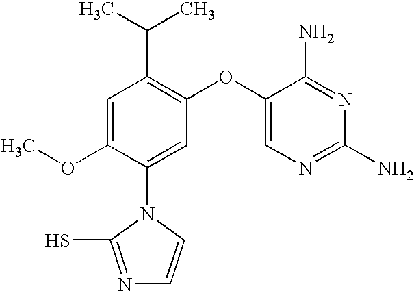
C1=C(OC)C(N2C(S)=NC=C2)=CC(OC2=CN=C(N)N=C2N)=C1C(C)C
